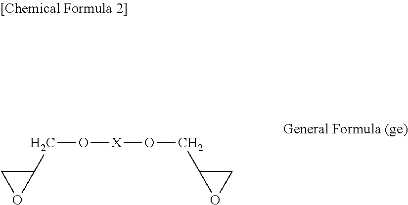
C1C(CO[X]OCC2CO2)O1
